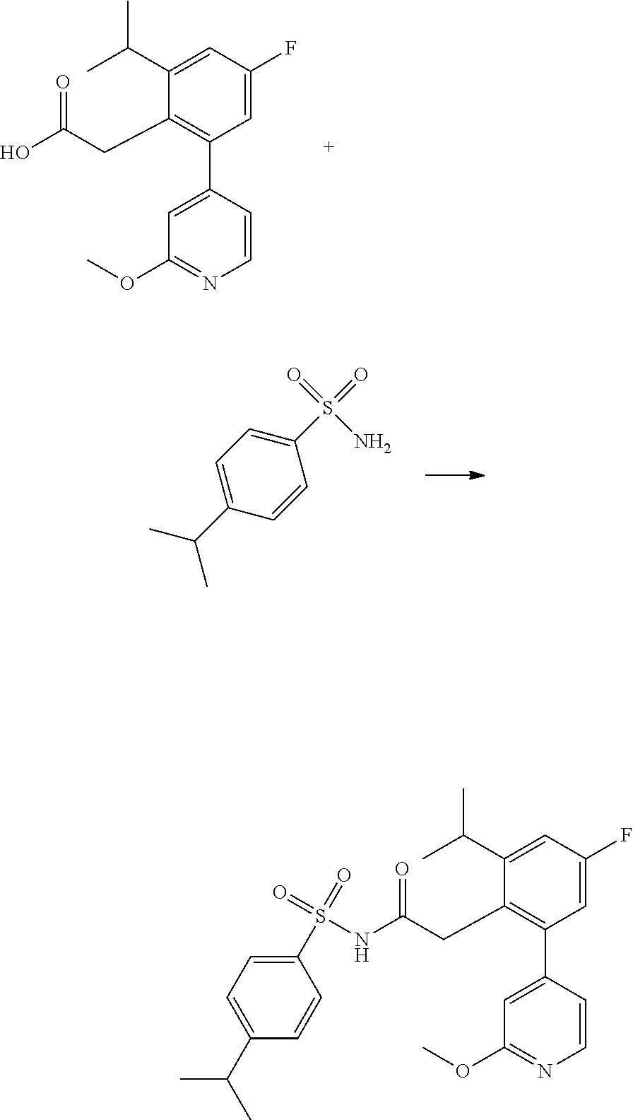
C1(C(C)C)=CC(F)=CC(C2=CC(OC)=NC=C2)=C1CC(O)=O.C1=CC(S(=O)(=O)N)=CC=C1C(C)C.O=S(NC(CC1=C(C2=CC(OC)=NC=C2)C=C(F)C=C1C(C)C)=O)(=O)C1=CC=C(C(C)C)C=C1
